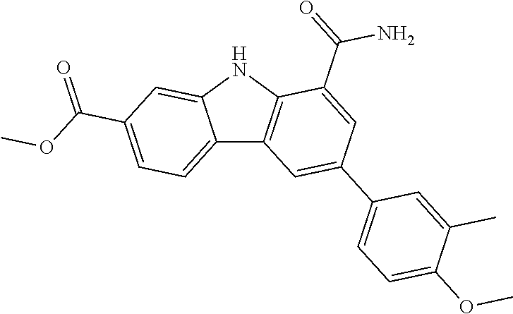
C12=CC=C(C(OC)=O)C=C1NC1=C2C=C(C2=CC=C(OC)C(C)=C2)C=C1C(=O)N
